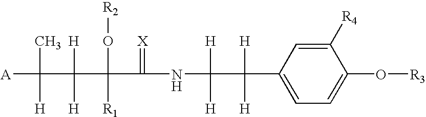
C1=C(C(C([H])([H])NC(=[X])C(O[R2])([R1])C([H])([H])C(C)([A])[H])([H])[H])C=C([R4])C(O[R3])=C1
